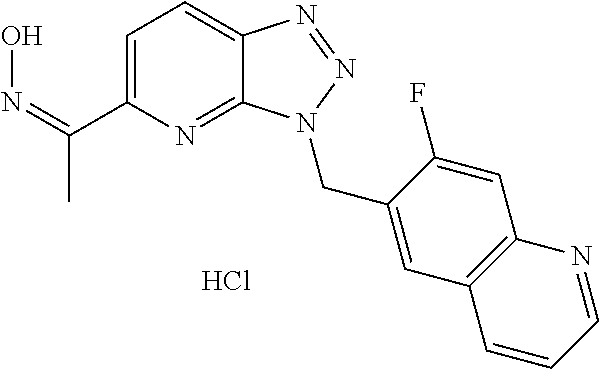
C(=NO)(C1=CC=C2C(=N1)N(CC1=CC3=C(C=C1F)N=CC=C3)N=N2)C.Cl
